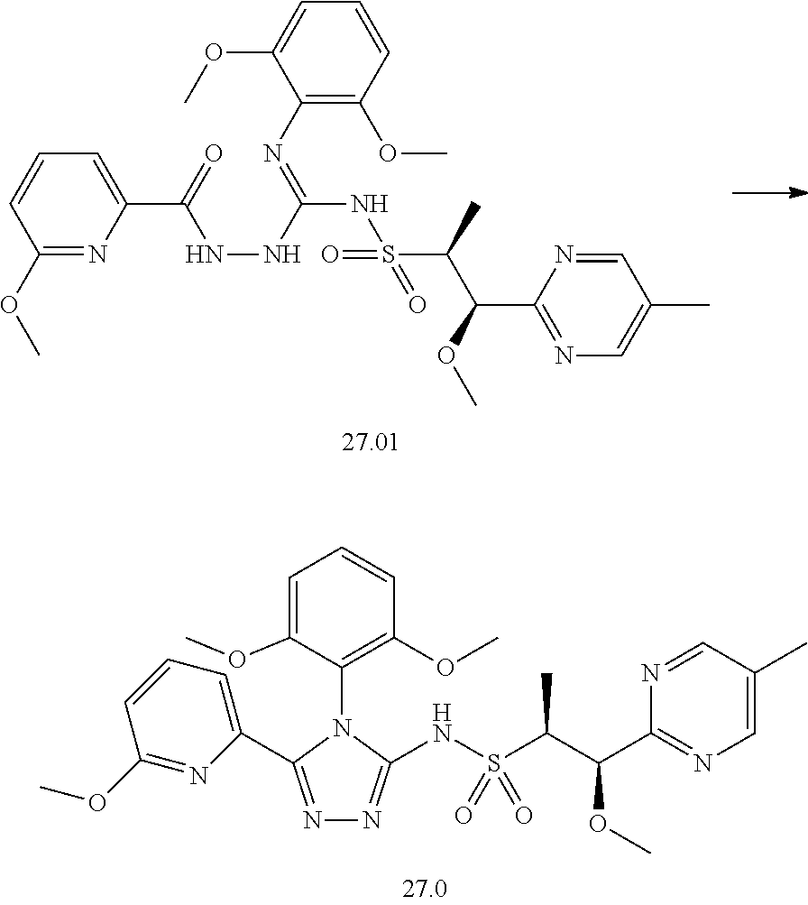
C1(OC)=NC(C(=O)NNC(=NC2=C(OC)C=CC=C2OC)NS(=O)(C(C(OC)C2=NC=C(C)C=N2)C)=O)=CC=C1.C1=C(OC)C(N2C(NS(C(C(C3=NC=C(C)C=N3)OC)C)(=O)=O)=NN=C2C2=CC=CC(OC)=N2)=C(OC)C=C1
